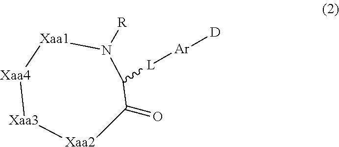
N1([R])C([L][Ar][D])C(=O)[Xaa2][Xaa3][Xaa4][Xaa1]1
